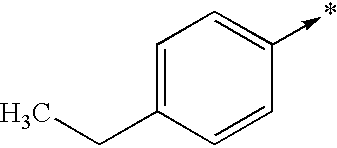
C1=C(CC)C=CC(->*)=C1
